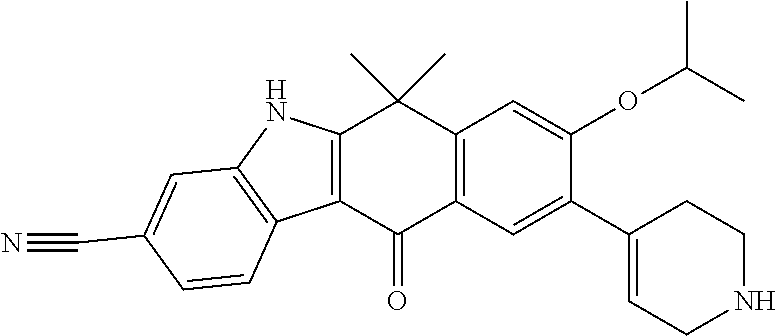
C12=C(C(=O)C3=C(C1(C)C)C=C(OC(C)C)C(C1=CCNCC1)=C3)C1=C(N2)C=C(C#N)C=C1
